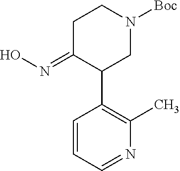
C1C(=NO)C(C2=C(C)N=CC=C2)CN([Boc])C1
